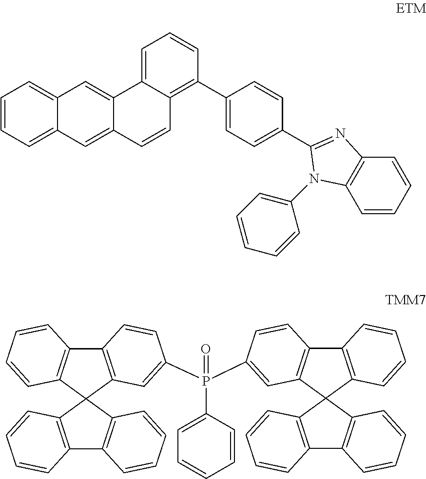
C1=CC=C2C(=C1)C=C1C(=C2)C=CC2=C(C3=CC=C(C4=NC5=C(C=CC=C5)N4C4=CC=CC=C4)C=C3)C=CC=C12.C12=C(C=C(P(C3=CC=CC=C3)(=O)C3=CC4=C(C5=C(C=CC=C5)C45C4=C(C6=C5C=CC=C6)C=CC=C4)C=C3)C=C1)C1(C3=C2C=CC=C3)C2=C(C3=C1C=CC=C3)C=CC=C2
